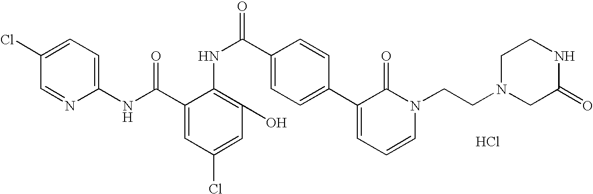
C1(NC(C2=CC(Cl)=CC(O)=C2NC(C2=CC=C(C3=CC=CN(CCN4CC(=O)NCC4)C3=O)C=C2)=O)=O)=CC=C(Cl)C=N1.Cl
